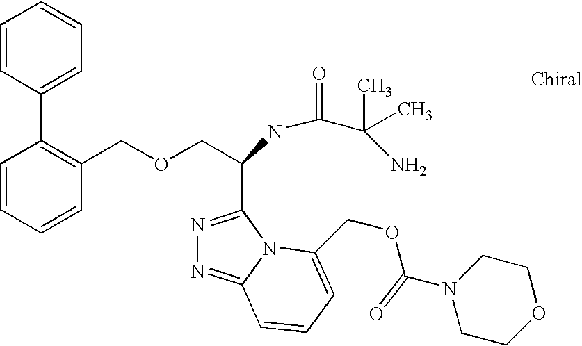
C1=CC=CC(COCC(C2=NN=C3N2C(COC(N2CCOCC2)=O)=CC=C3)NC(C(N)(C)C)=O)=C1C1=CC=CC=C1
